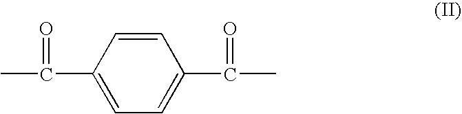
C1=CC(C(=O)C)=CC=C1C(=O)C
